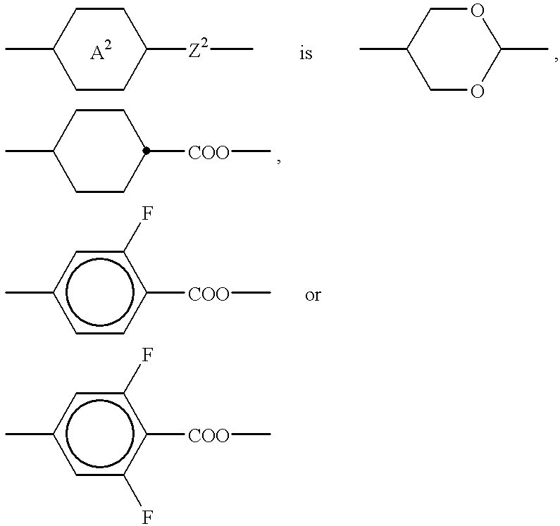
CC1CCC([Z2]C)CC1.CC1COC(C)OC1.CC1CCC([COO]C)CC1.Cc1ccc([COO]C)c(F)c1.Cc1cc(F)c([COO]C)c(F)c1
